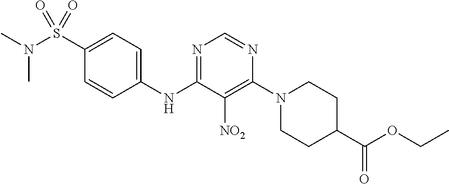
N1=C(NC2=CC=C(S(N(C)C)(=O)=O)C=C2)C([NO2])=C(N2CCC(C(OCC)=O)CC2)N=C1
